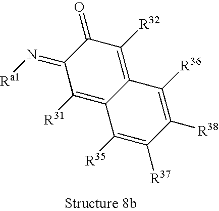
C1(=N[Ra1])C([R31])=C2C(=C([R32])C1=O)C([R36])=C([R38])C([R37])=C2[R35]
